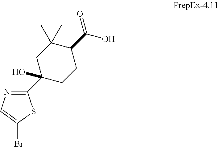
C1(C2=NC=C(Br)S2)(O)CCC(C(=O)O)C(C)(C)C1
